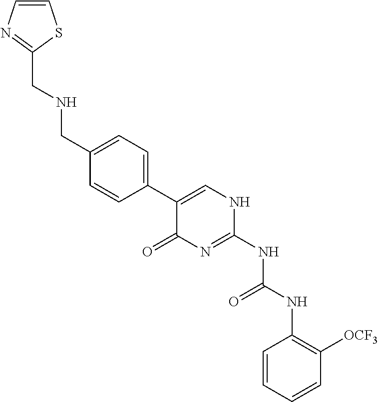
C1(CNCC2=CC=C(C3=CNC(NC(=O)NC4=C([OCF3])C=CC=C4)=NC3=O)C=C2)=NC=CS1
